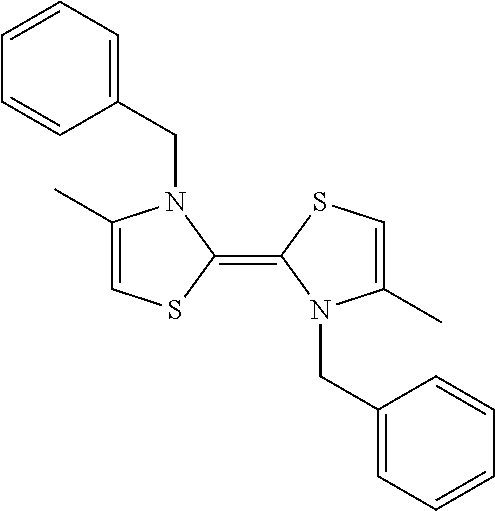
C(C1=CC=CC=C1)N1C(C)=CSC1=C1N(CC2=CC=CC=C2)C(C)=CS1
